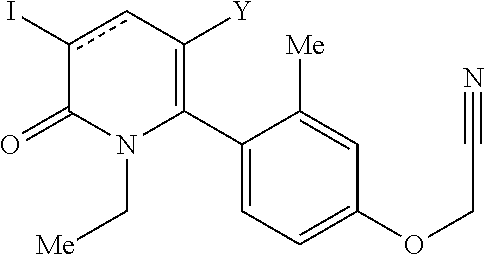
C1(C2=C([Y])cc(I)C(=O)N2C[Me])=CC=C(OCC#N)C=C1[Me]
